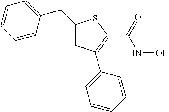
C1=CC(CC2=CC(C3=CC=CC=C3)=C(C(=O)NO)S2)=CC=C1
